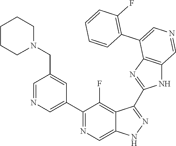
C1(C2=CN=CC(CN3CCCCC3)=C2)=NC=C2C(=C1F)C(C1=NC3=C(N1)C=NC=C3C1=C(F)C=CC=C1)=NN2
